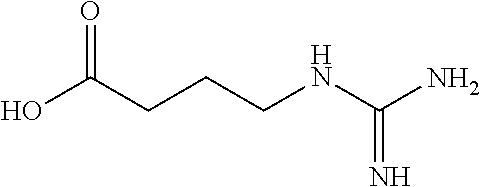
OC(CCCNC(N)=N)=O
